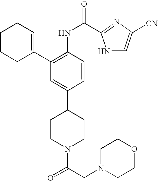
C1CCC(C2=C(NC(=O)C3=NC([CN])=CN3)C=CC(C3CCN(C(=O)CN4CCOCC4)CC3)=C2)=CC1
